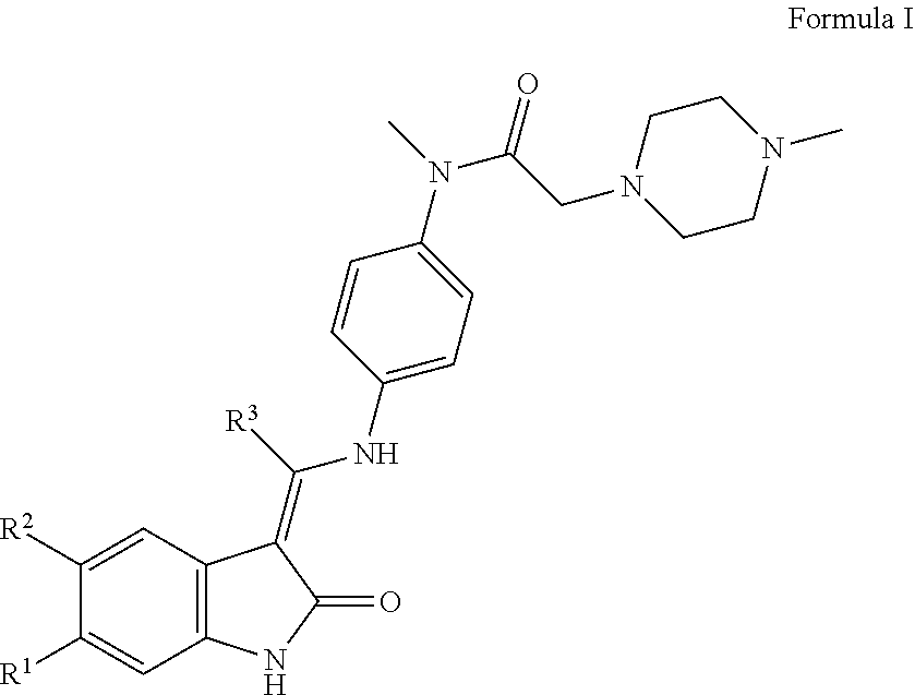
C12=C(C=C([R2])C([R1])=C1)C(=C([R3])NC1=CC=C(N(C)C(CN3CCN(C)CC3)=O)C=C1)C(=O)N2
